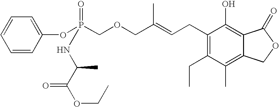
C1(CC=C(COCP(=O)(NC(C(=O)OCC)C)OC2=CC=CC=C2)C)=C(CC)C(C)=C2C(=C1O)C(=O)OC2
